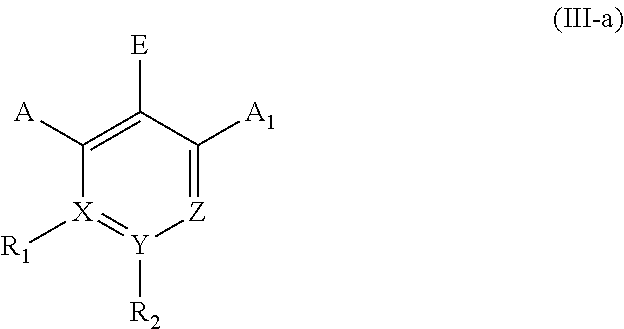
[Z]1=C([A1])C([E])=C([A])[X]([R1])=[Y]1[R2]
